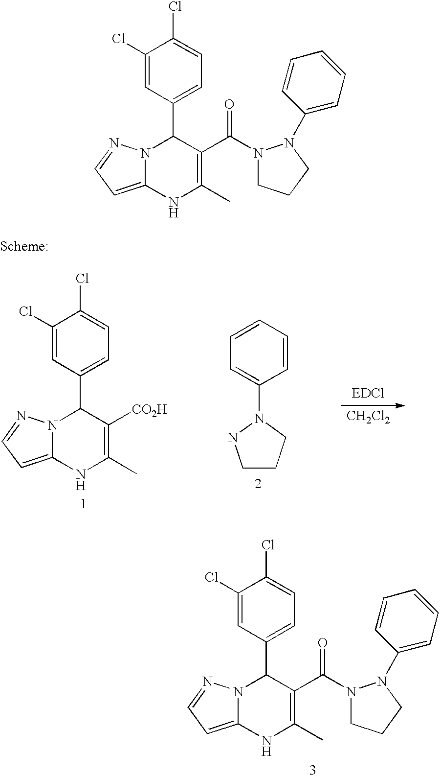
C1(Cl)=CC(C2N3C(=CC=N3)NC(C)=C2[CO2H])=CC=C1Cl.C1=CC=CC=C1N1CCCN1.[CH2Cl2].C1(Cl)=CC(C2N3C(=CC=N3)NC(C)=C2C(=O)N2CCCN2C2=CC=CC=C2)=CC=C1Cl.C1(Cl)=CC(C2N3C(=CC=N3)NC(C)=C2C(=O)N2CCCN2C2=CC=CC=C2)=CC=C1Cl
